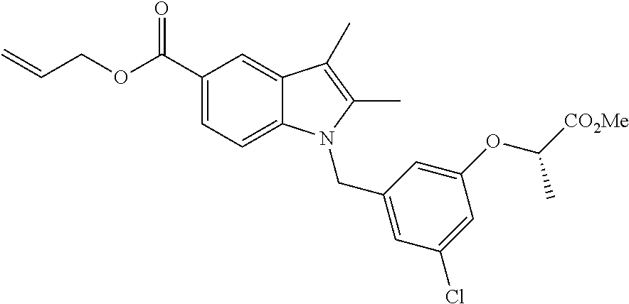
C(OC(C1=CC=C2C(=C1)C(C)=C(C)N2CC1=CC(Cl)=CC(OC([CO2Me])C)=C1)=O)C=C
